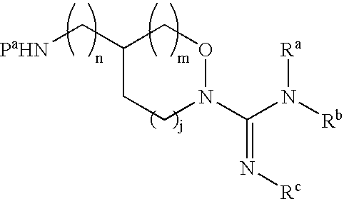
C1(C[PaHN])CCN(C(=N[Rc])N([Ra])[Rb])OC1
